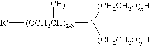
[(OCH2CH)2-3](N([(CH2CH2O)yH])[(CH2CH2O)xH])([R])C
